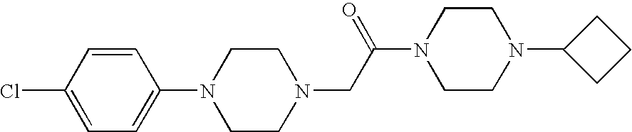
N1(CC(N2CCN(C3CCC3)CC2)=O)CCN(C2=CC=C(Cl)C=C2)CC1
